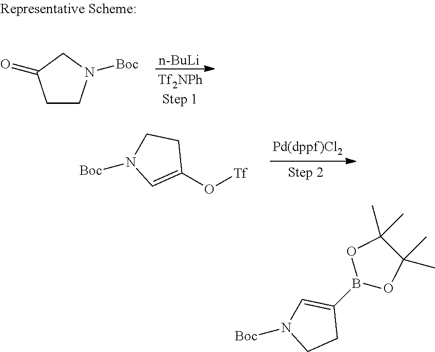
[n-BuLi].C1CN([Boc])CC1=O.[Tf]OC1=CN([Boc])CC1.C1C(B2OC(C)(C)C(C)(C)O2)=CN([Boc])C1
